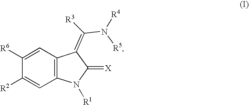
C1([R2])=CC2=C(C=C1[R6])C(=C(N([R5])[R4])[R3])C(=[X])N2[R1]
